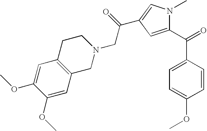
C1(C(=O)C2=CC=C(OC)C=C2)=CC(C(CN2CCC3=C(C2)C=C(OC)C(OC)=C3)=O)=CN1C
